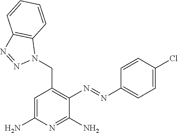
C1=C(N)N=C(N)C(N=NC2=CC=C(Cl)C=C2)=C1CN1C2=C(N=N1)C=CC=C2
